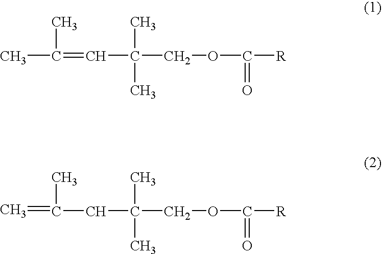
CC(C)=CC(COC([R])=O)(C)C.C=C(C)CC(COC([R])=O)(C)C
